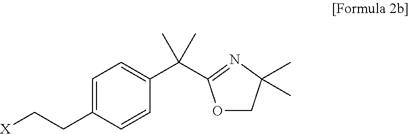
C1=C(CC[X])C=CC(C(C)(C)C2=NC(C)(C)CO2)=C1
